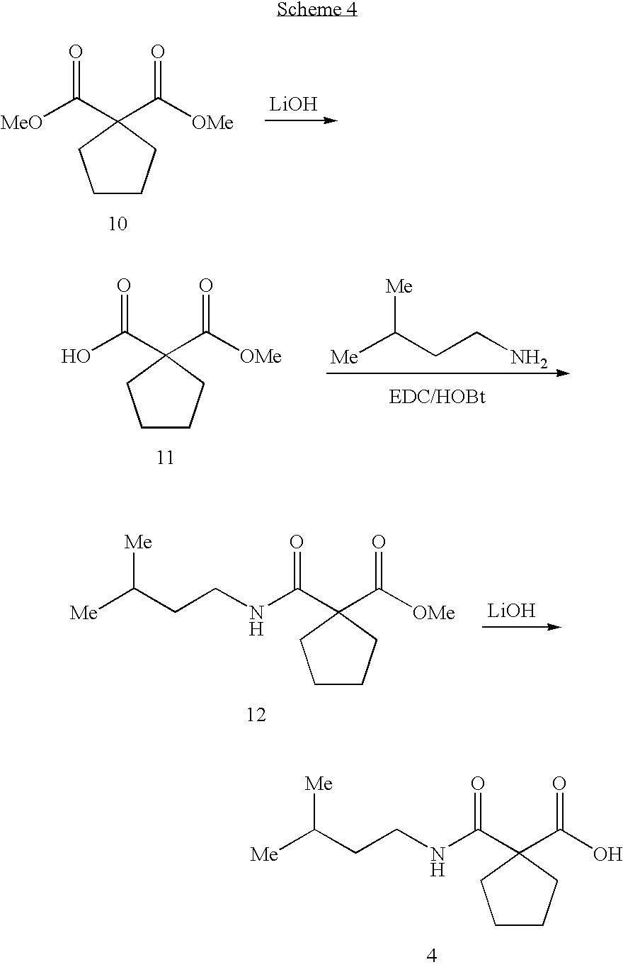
[MeO]C(C1(C([OMe])=O)CCCC1)=O.[LiOH].N(C(C1(C([OMe])=O)CCCC1)=O)CCC([Me])[Me].[LiOH].N(C(C1(C(O)=O)CCCC1)=O)CCC([Me])[Me].OC(C1(C([OMe])=O)CCCC1)=O.[Me]C(CCN)[Me]
